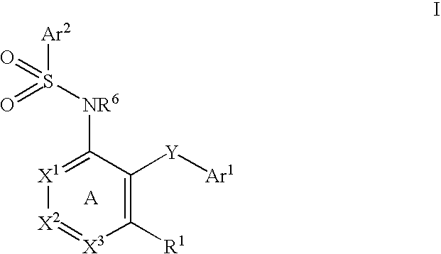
[X1]1=C([NR6]S([Ar2])(=O)=O)C([Y][Ar1])=C([R1])[X3]=[X2]1
